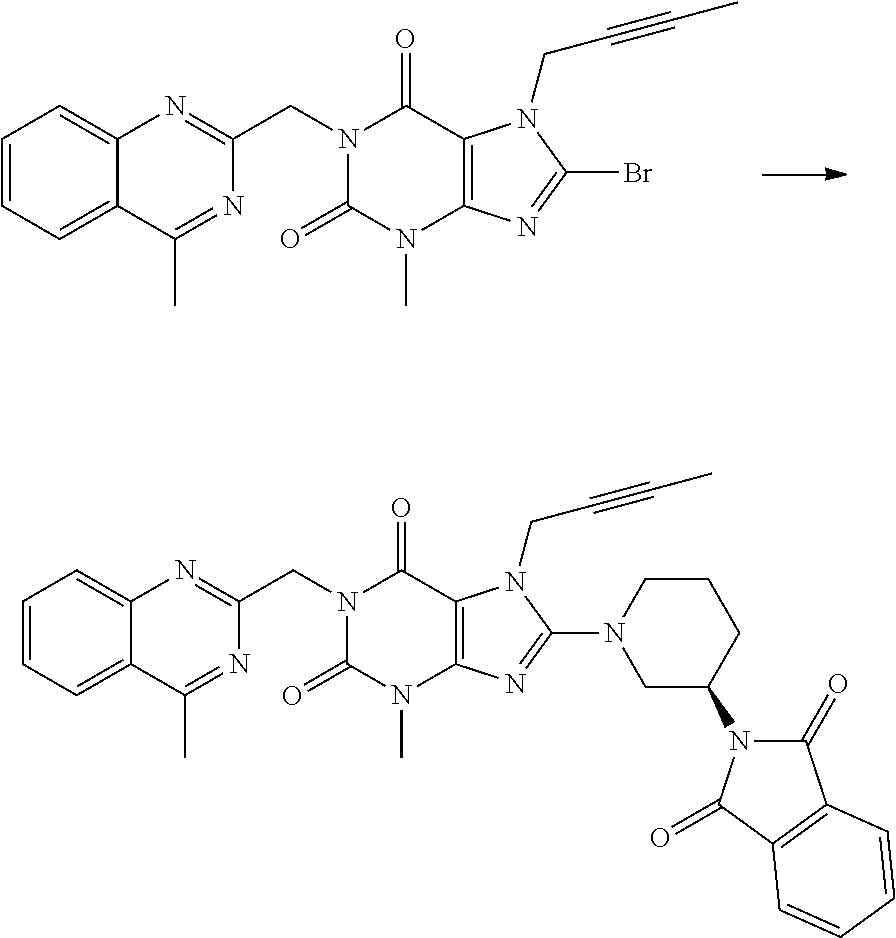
N1(CC2=NC3=CC=CC=C3C(C)=N2)C(=O)N(C)C2=C(C1=O)N(CC#CC)C(Br)=N2.N1(CC2=NC3=CC=CC=C3C(C)=N2)C(=O)N(C)C2=C(C1=O)N(CC#CC)C(N1CC(N3C(=O)C4=C(C3=O)C=CC=C4)CCC1)=N2
